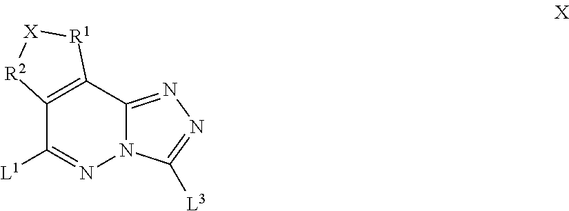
C12=C(C3=NN=C([L3])N3N=C1[L1])[R1][X][R2]2
